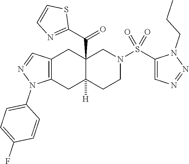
C12=C(CC3([H])C(C(C4=NC=CS4)=O)(C1)CN(S(C1=CN=NN1CCC)(=O)=O)CC3)N(C1=CC=C(F)C=C1)N=C2
